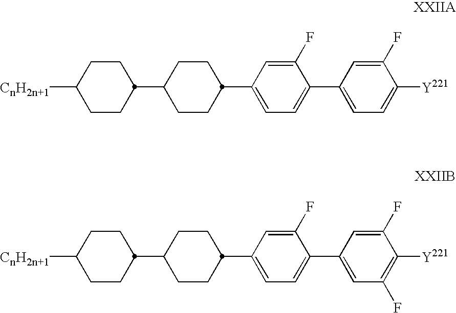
C1CC(C2CCC(C3=CC=C(C4=CC=C([Y221])C(F)=C4)C(F)=C3)CC2)CCC1[CnH2n+1].C1CC(C2CCC(C3=CC=C(C4=CC(F)=C([Y221])C(F)=C4)C(F)=C3)CC2)CCC1[CnH2n+1]
